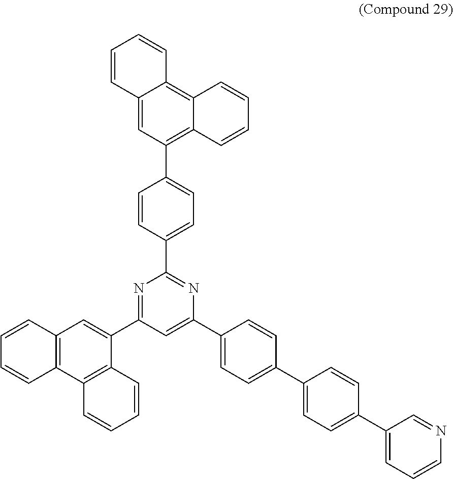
C12=CC(C3=CC=C(C4=NC(C5=CC=C(C6=CC=C(C7=CC=CN=C7)C=C6)C=C5)=CC(C5=CC6=C(C7=C5C=CC=C7)C=CC=C6)=N4)C=C3)=C3C(=C1C=CC=C2)C=CC=C3
